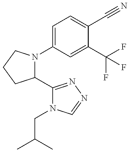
C1(C2=NN=CN2CC(C)C)N(C2=CC=C(C#N)C(C(F)(F)F)=C2)CCC1
